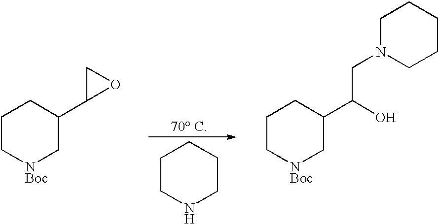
C1C[NBoc]CC(C2OC2)C1.C1C[NBoc]CC(C(CN2CCCCC2)O)C1.C1CNCCC1
